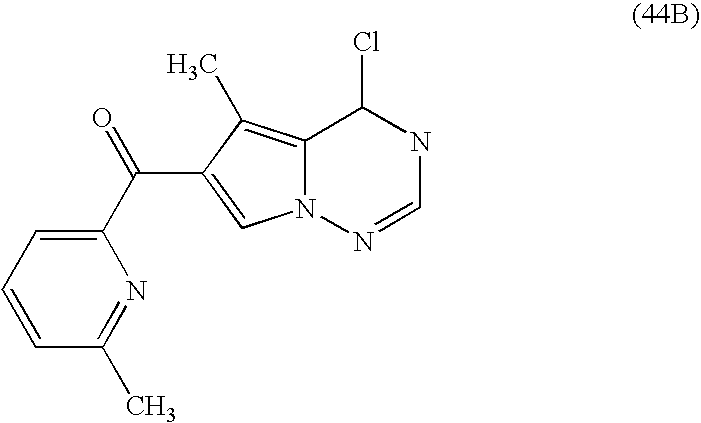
C1(Cl)C2=C(C)C(C(=O)C3=CC=CC(C)=N3)=CN2N=CN1
